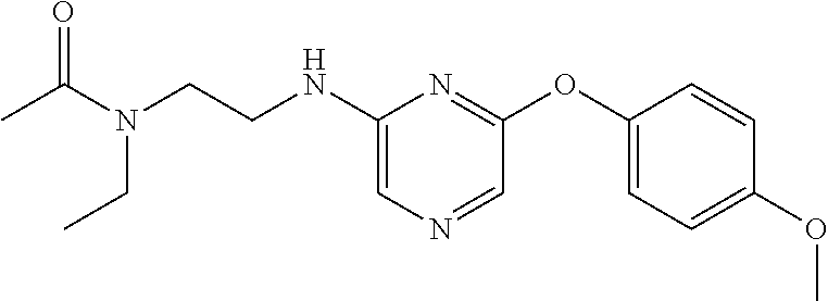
C1(NCCN(C(C)=O)CC)=CN=CC(OC2=CC=C(OC)C=C2)=N1
